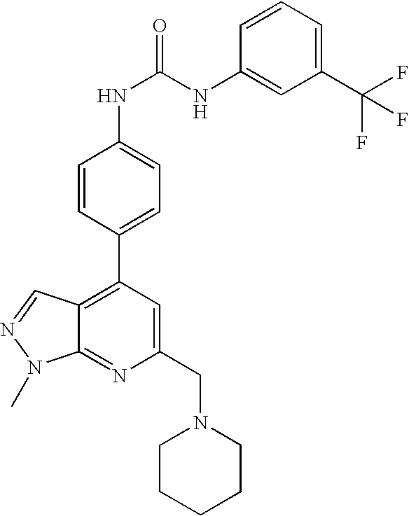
C1(C(F)(F)F)=CC=CC(NC(=O)NC2=CC=C(C3=C4C(=NC(CN5CCCCC5)=C3)N(C)N=C4)C=C2)=C1
